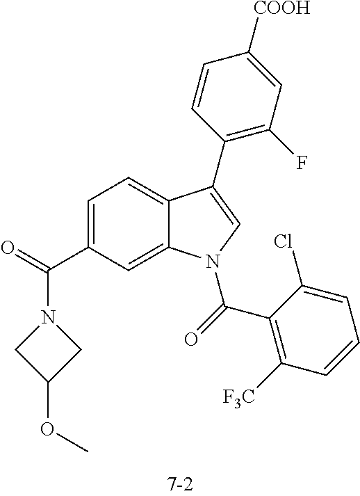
C1=C(C(=O)N2CC(OC)C2)C=C2C(=C1)C(C1=C(F)C=C([COOH])C=C1)=CN2C(=O)C1=C([F3C])C=CC=C1Cl
